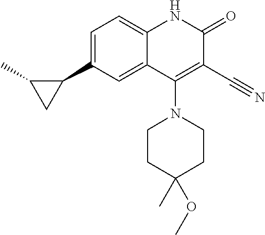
C1=C(C2C(C)C2)C=C2C(=C1)NC(=O)C(C#N)=C2N1CCC(C)(OC)CC1
